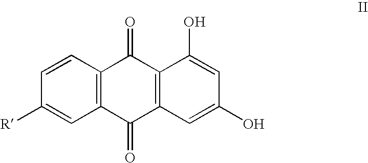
C1=CC2=C(C=C1[R])C(=O)C1=C(C2=O)C(O)=CC(O)=C1
